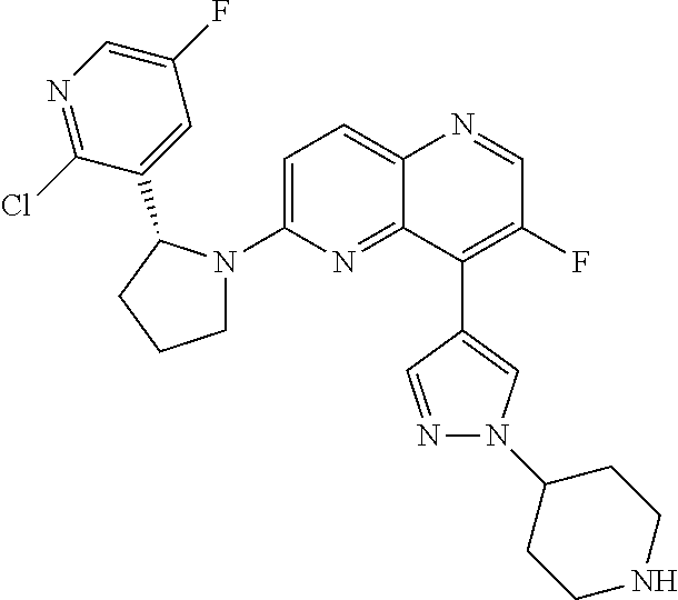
C12=CC=C(N3CCCC3C3=CC(F)=CN=C3Cl)N=C1C(C1=CN(C3CCNCC3)N=C1)=C(F)C=N2
